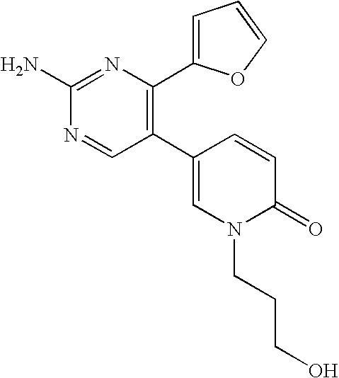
C1(C2=C(C3=CC=CO3)N=C(N)N=C2)=CN(CCCO)C(=O)C=C1
